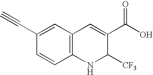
C1(C#C)=CC2=C(C=C1)NC([CF3])C(C(O)=O)=C2
